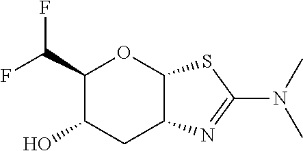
C1(C(F)F)C(O)CC2C(O1)SC(N(C)C)=N2
